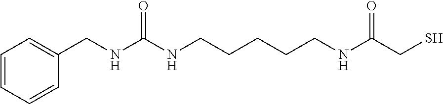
C1=CC=CC(CNC(NCCCCCNC(CS)=O)=O)=C1
